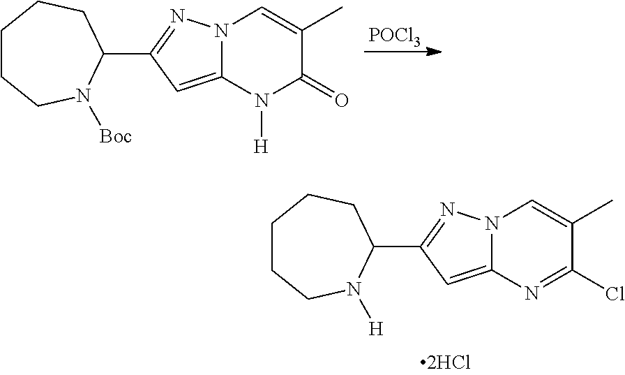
C1CCN([Boc])C(C2=NN3C(=C2)N([H])C(=O)C(C)=C3)CC1.[POCl3].C1CCN([H])C(C2=NN3C(=C2)N=C(Cl)C(C)=C3)CC1
